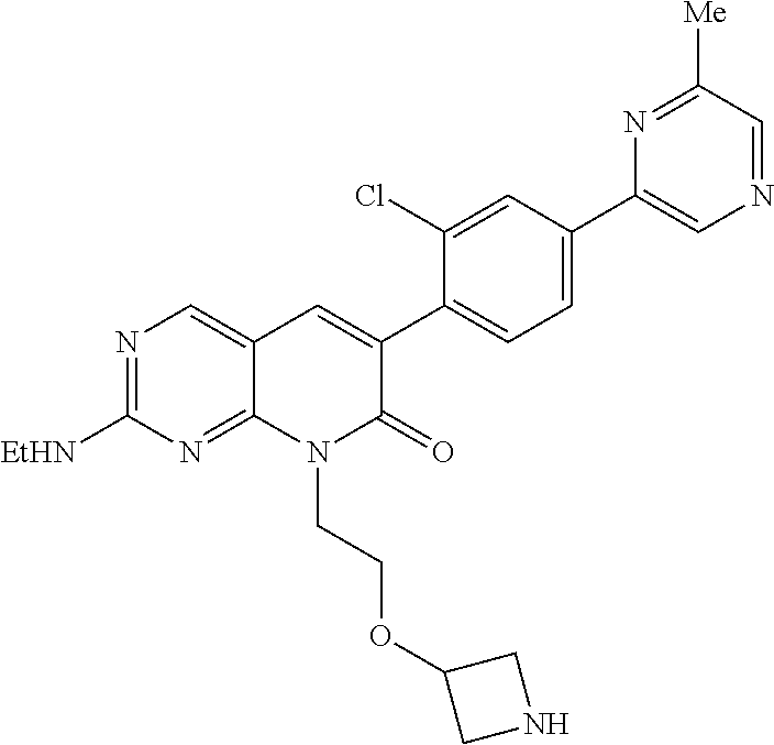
N1=C([EtHN])N=C2C(=C1)C=C(C1=CC=C(C3=CN=CC([Me])=N3)C=C1Cl)C(=O)N2CCOC1CNC1
